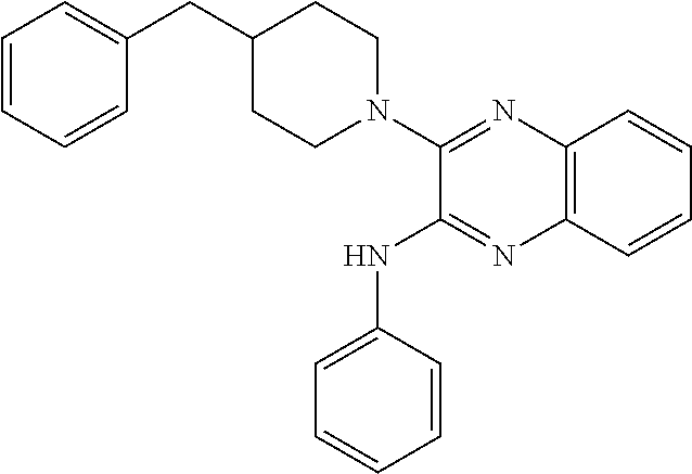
C1=CC=CC(CC2CCN(C3=NC4=C(N=C3NC3=CC=CC=C3)C=CC=C4)CC2)=C1
